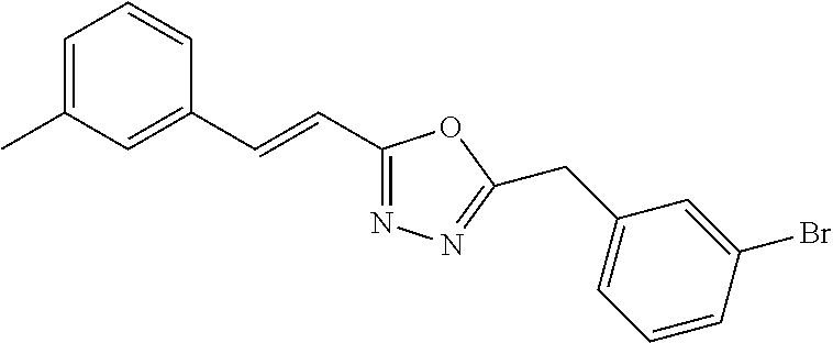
C1=C(C)C=C(C=CC2=NN=C(CC3=CC=CC(Br)=C3)O2)C=C1
